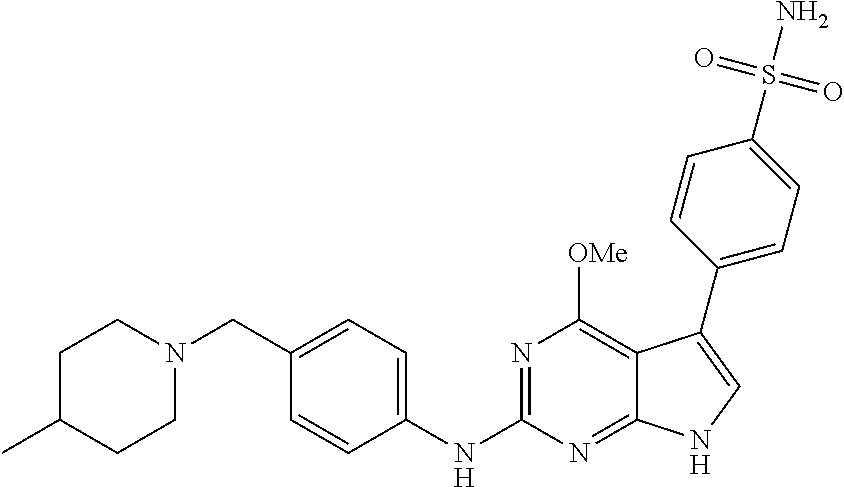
C1C(C)CCN(CC2=CC=C(NC3=NC([OMe])=C4C(=N3)NC=C4C3=CC=C(S(N)(=O)=O)C=C3)C=C2)C1
